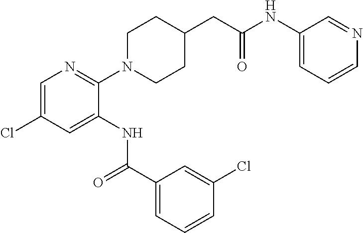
C1=C(Cl)C=C(NC(C2=CC=CC(Cl)=C2)=O)C(N2CCC(CC(=O)NC3=CC=CN=C3)CC2)=N1
